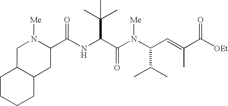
N(C(C(N(C(C=C(C([OEt])=O)C)C(C)C)[Me])=O)C(C)(C)C)C(C1N([Me])CC2C(C1)CCCC2)=O
